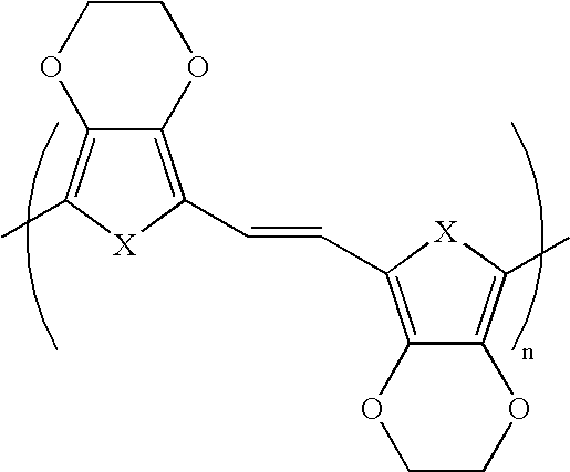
C12=C(C=CC3=C4C(=C(C)[X]3)OCCO4)[X]C(C)=C1OCCO2
